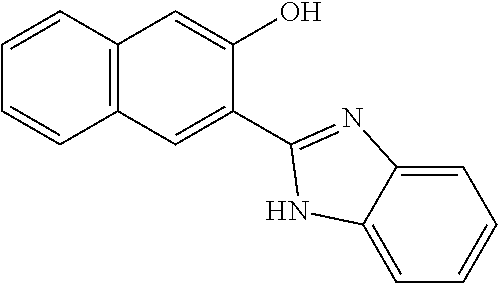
C12=C(C=CC=C1)C=C(O)C(C1=NC3=CC=CC=C3N1)=C2
